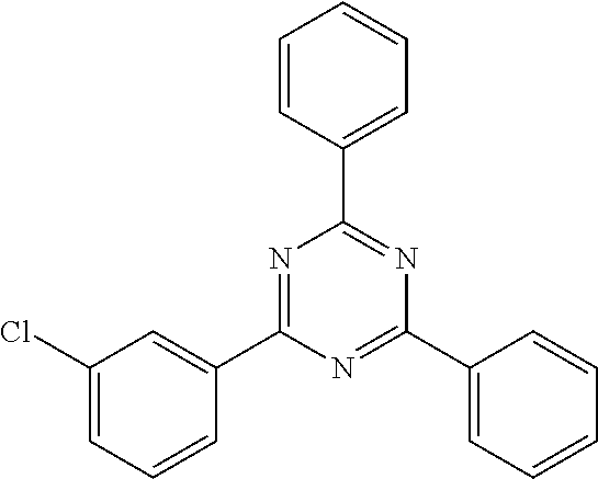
C1=CC(C2=NC(C3=CC=CC=C3)=NC(C3=CC(Cl)=CC=C3)=N2)=CC=C1
